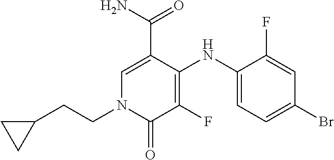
C1=C(C(N)=O)C(NC2=CC=C(Br)C=C2F)=C(F)C(=O)N1CCC1CC1
